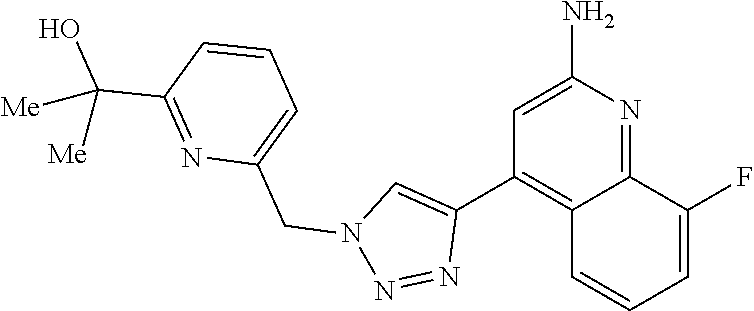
C1=C(N)N=C2C(=C1C1=CN(CC3=CC=CC(C(O)([Me])[Me])=N3)N=N1)C=CC=C2F
